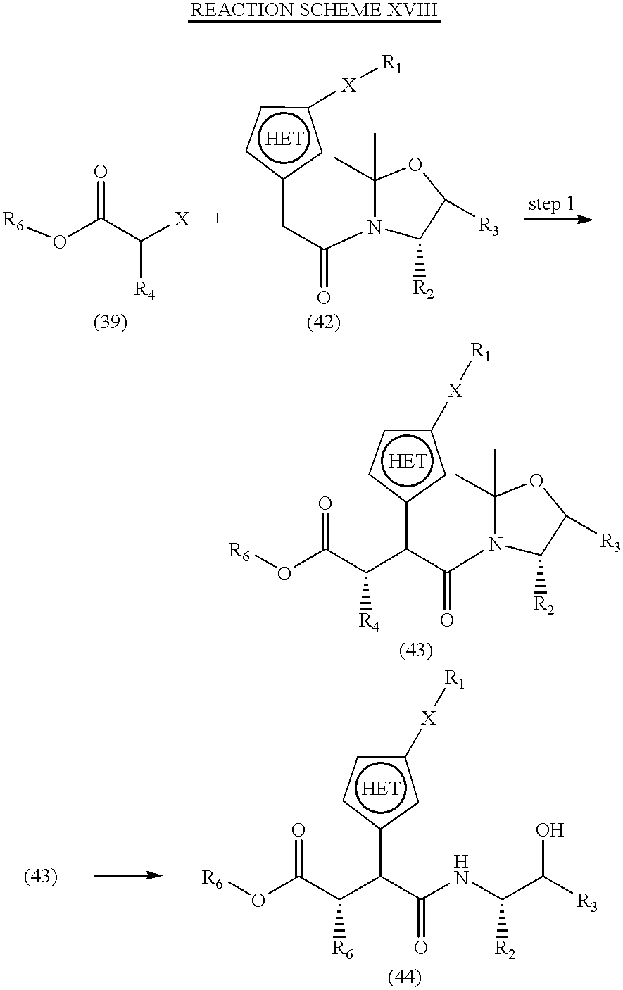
[R6]OC(C([X])[R4])=O.c1cc(CC(N2C([R2])C([R3])OC2(C)C)=O)cc1[X][R1].c1cc(C(C(N2C([R2])C([R3])OC2(C)C)=O)C(C(O[R6])=O)[R4])cc1[X][R1].[REACTION SCHEME XVIII].c1cc(C(C(NC(C([R3])O)[R2])=O)C(C(O[R6])=O)[R6])cc1[X][R1]
